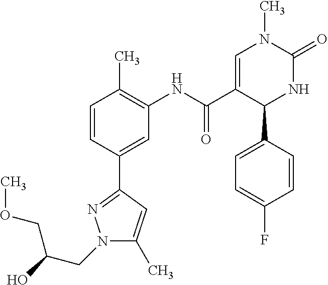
C1=CC(C)=C(NC(C2=CN(C)C(=O)NC2C2=CC=C(F)C=C2)=O)C=C1C1=NN(CC(O)COC)C(C)=C1
